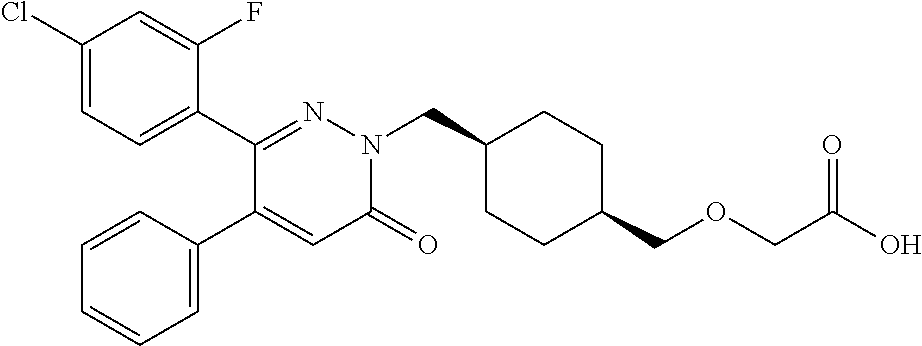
C1(Cl)=CC=C(C2=NN(CC3CCC(COCC(O)=O)CC3)C(=O)C=C2C2=CC=CC=C2)C(F)=C1
